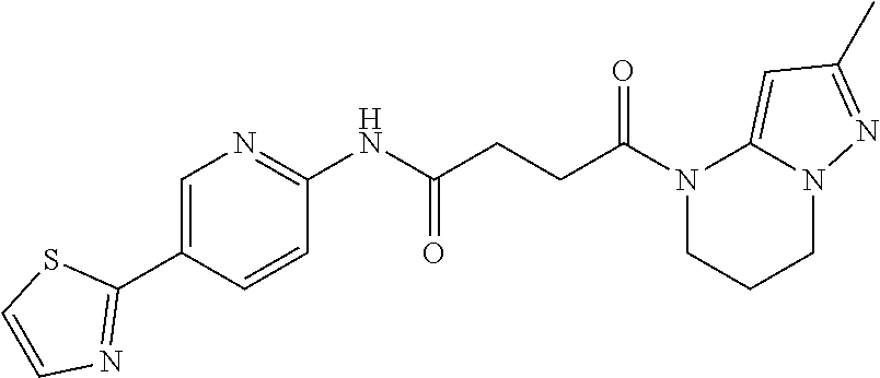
N1(C(=O)CCC(=O)NC2=NC=C(C3=NC=CS3)C=C2)CCCN2C1=CC(C)=N2
